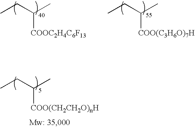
CCC(C)[COOC2H4C6F13].CCC(C)[COO(C3H6O)7H].CCC(C)[COO(CH2CH2O)nH]
